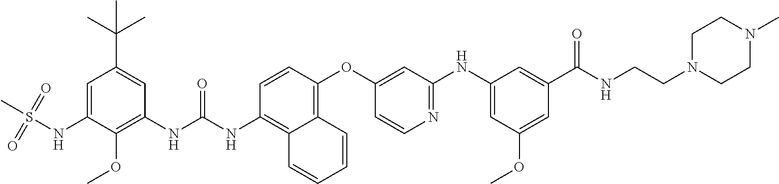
CS(=O)(=O)NC1=CC(C(C)(C)C)=CC(NC(=O)NC2=C3C(=C(OC4=CC(NC5=CC(OC)=CC(C(=O)NCCN6CCN(C)CC6)=C5)=NC=C4)C=C2)C=CC=C3)=C1OC
